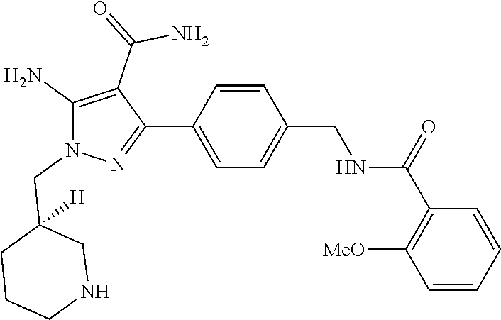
C1=CC(C2=NN(CC3([H])CCCNC3)C(N)=C2C(N)=O)=CC=C1CNC(=O)C1=C([MeO])C=CC=C1
